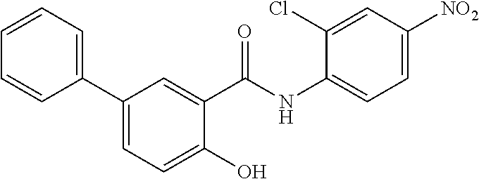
C1(C2=CC=CC=C2)=CC=C(O)C(C(NC2=CC=C([NO2])C=C2Cl)=O)=C1
